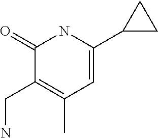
C1(=O)C(CN)=C(C)C=C(C2CC2)N1
